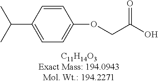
C1(C(C)C)=CC=C(OCC(O)=O)C=C1
